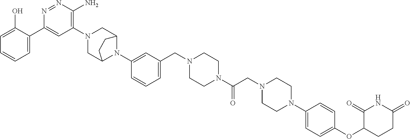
C1=C(O)C(C2=CC(N3CC4N(C5=CC(CN6CCN(C(CN7CCN(C8=CC=C(OC9CCC(=O)NC9=O)C=C8)CC7)=O)CC6)=CC=C5)C(C3)CC4)=C(N)N=N2)=CC=C1
